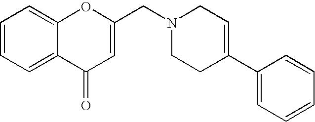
C1=CC=C2C(=C1)OC(CN1CCC(C3=CC=CC=C3)=CC1)=CC2=O
